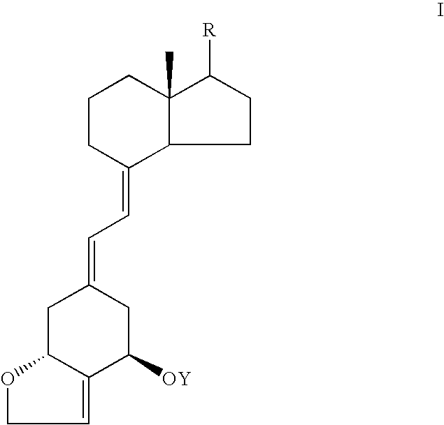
C12C(C)(C([R])CC1)CCCC2=CC=C1CC([OY])C2=CCOC2C1
